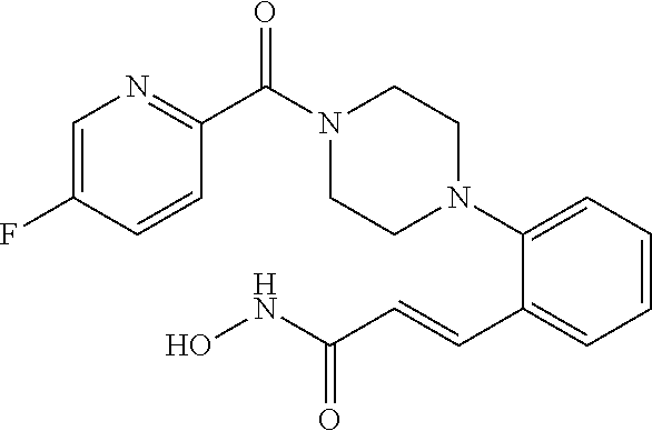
C1=CC=C(N2CCN(C(C3=NC=C(F)C=C3)=O)CC2)C(C=CC(NO)=O)=C1
